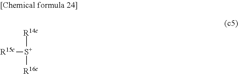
[R15c][S+]([R14c])[R16c]
